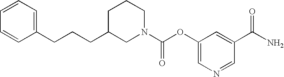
C1(CCCC2CN(C(OC3=CN=CC(C(N)=O)=C3)=O)CCC2)=CC=CC=C1
